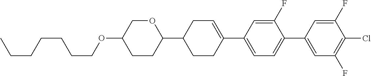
O1CC(OCCCCCCC)CCC1C1CCC(C2=CC=C(C3=CC(F)=C(Cl)C(F)=C3)C(F)=C2)=CC1
